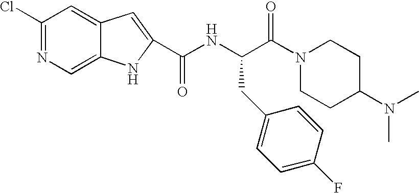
C1(Cl)=NC=C2C(=C1)C=C(C(NC(C(=O)N1CCC(N(C)C)CC1)CC1=CC=C(F)C=C1)=O)N2
